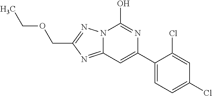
N12C(=NC(COCC)=N1)C=C(C1=CC=C(Cl)C=C1Cl)N=C2O
